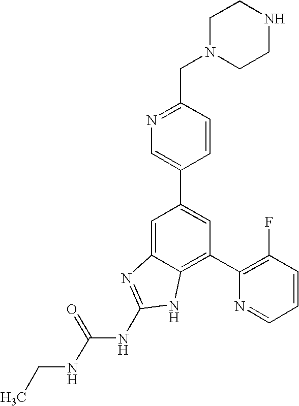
C1=C2C(=C(C3=C(F)C=CC=N3)C=C1C1=CN=C(CN3CCNCC3)C=C1)NC(NC(NCC)=O)=N2
